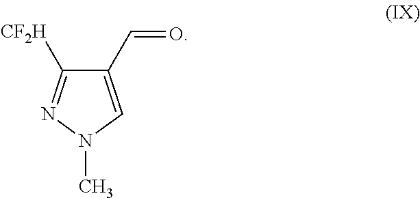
C1(C=O)=CN(C)N=C1[CF2H]
